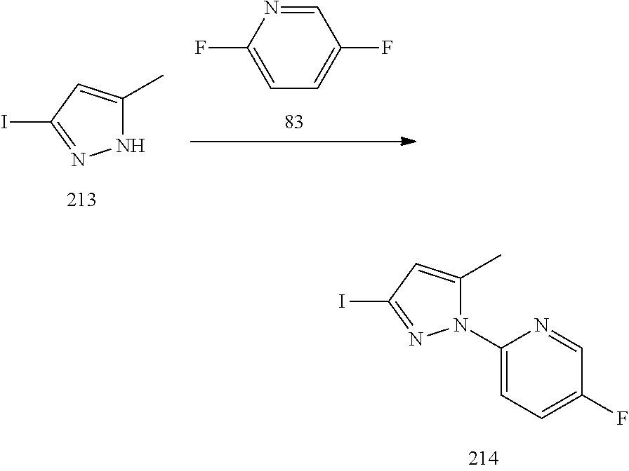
N1(C2=CC=C(F)C=N2)C(C)=CC(I)=N1.C1=NC(F)=CC=C1F.N1C(C)=CC(I)=N1
